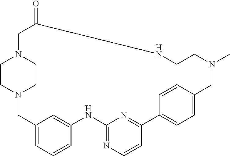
N12CC3=CC=CC(=C3)NC3=NC=CC(=N3)C3=CC=C(C=C3)CN(C)CCNC(=O)CN(CC1)CC2
